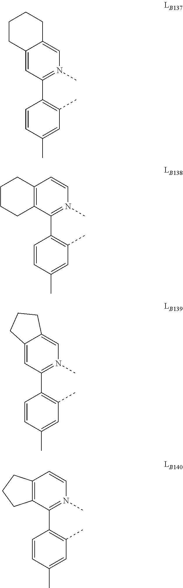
C1=C2CCCCC2=CN(C)=C1C1=C(C)C=C(C)C=C1.C1=CN(C)=C(C2=C(C)C=C(C)C=C2)C2=C1CCCC2.C1=C2CCCC2=CN(C)=C1C1=C(C)C=C(C)C=C1.C1=CN(C)=C(C2=C(C)C=C(C)C=C2)C2=C1CCC2
